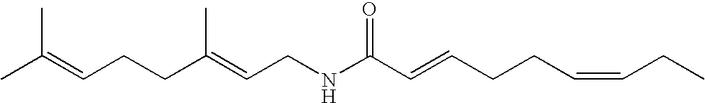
CC(=CCCC(=CCNC(C=CCCC=CCC)=O)C)C
